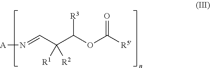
N(=CC(C(OC([R5'])=O)[R3])([R1])[R2])[A]
